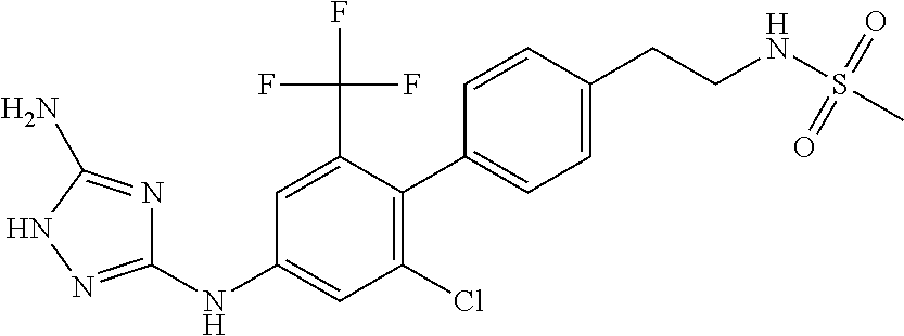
C1(NC2=CC(Cl)=C(C3=CC=C(CCNS(C)(=O)=O)C=C3)C(C(F)(F)F)=C2)=NNC(N)=N1
